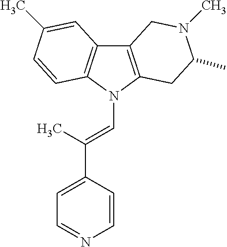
C12=C(N(C=C(C3=CC=NC=C3)C)C3=C1C=C(C)C=C3)CC(C)N(C)C2
